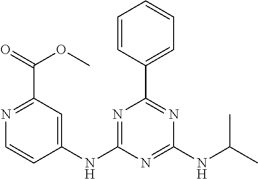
C1(NC2=NC(C3=CC=CC=C3)=NC(NC(C)C)=N2)=CC(C(OC)=O)=NC=C1
